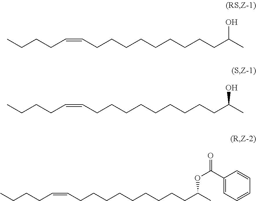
C(CCC=CCCCCCCCCCC(C)O)C.C(CCC=CCCCCCCCCCC(C)O)C.C(CCC=CCCCCCCCCCC(C)OC(=O)C1=CC=CC=C1)C
